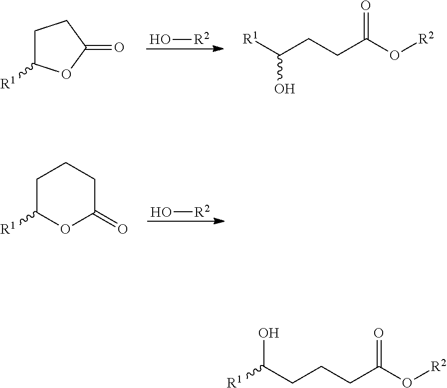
C1C([R1])OC(=O)C1.[R1]C(CCC(O[R2])=O)O.O[R2].C1C([R1])OC(=O)CC1.O[R2].C(CCC(O[R2])=O)C([R1])O
